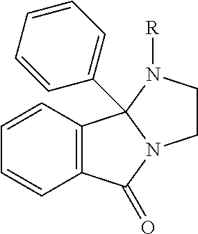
C12=C(C=CC=C1)C1(C3=CC=CC=C3)N(C2=O)CCN1[R]
